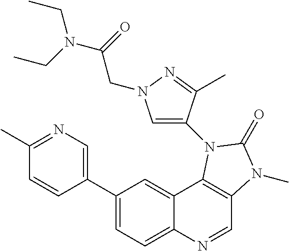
C1(C)=NC=C(C2=CC=C3C(=C2)C2=C(C=N3)N(C)C(=O)N2C2=CN(CC(N(CC)CC)=O)N=C2C)C=C1
